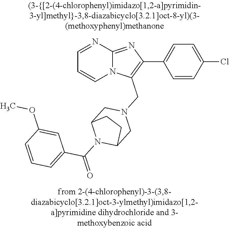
N12C(=NC(C3=CC=C(Cl)C=C3)=C1CN1CC3N(C(=O)C4=CC=CC(OC)=C4)C(C1)CC3)N=CC=C2
